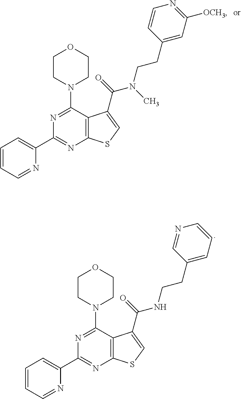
C1=CC=NC(C2=NC3=C(C(N4CCOCC4)=N2)C(C(=O)NCCC2=CC=CN=C2)=CS3)=C1.C1=CC=NC(C2=NC3=C(C(N4CCOCC4)=N2)C(C(=O)N(CCC2=CC([OCH3])=NC=C2)C)=CS3)=C1
